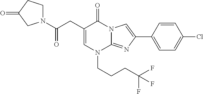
C1=C(CC(=O)N2CCC(=O)C2)C(=O)N2C(=NC(C3=CC=C(Cl)C=C3)=C2)N1CCCC(F)(F)F
